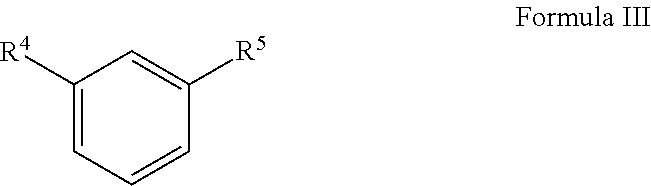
C1([R4])=CC=CC([R5])=C1
